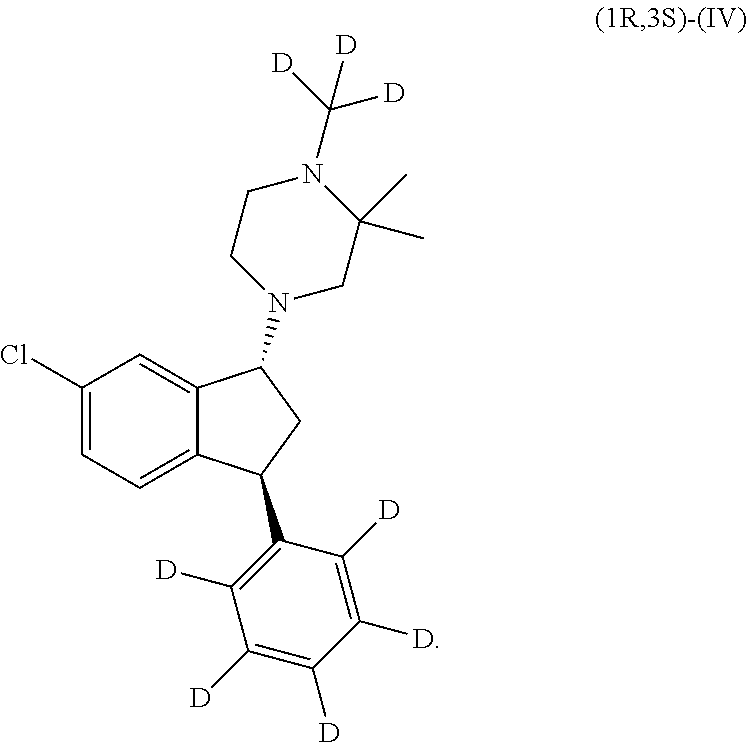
C12=CC(Cl)=CC=C1C(C1=C([D])C([D])=C([D])C([D])=C1[D])CC2N1CC(C)(C)N(C([D])([D])[D])CC1
